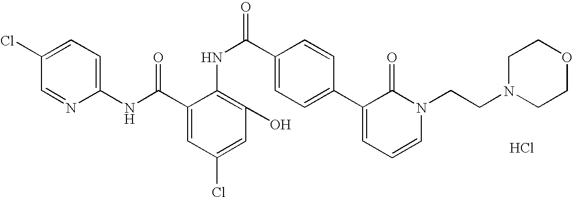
C1(NC(C2=CC(Cl)=CC(O)=C2NC(C2=CC=C(C3=CC=CN(CCN4CCOCC4)C3=O)C=C2)=O)=O)=CC=C(Cl)C=N1.Cl
